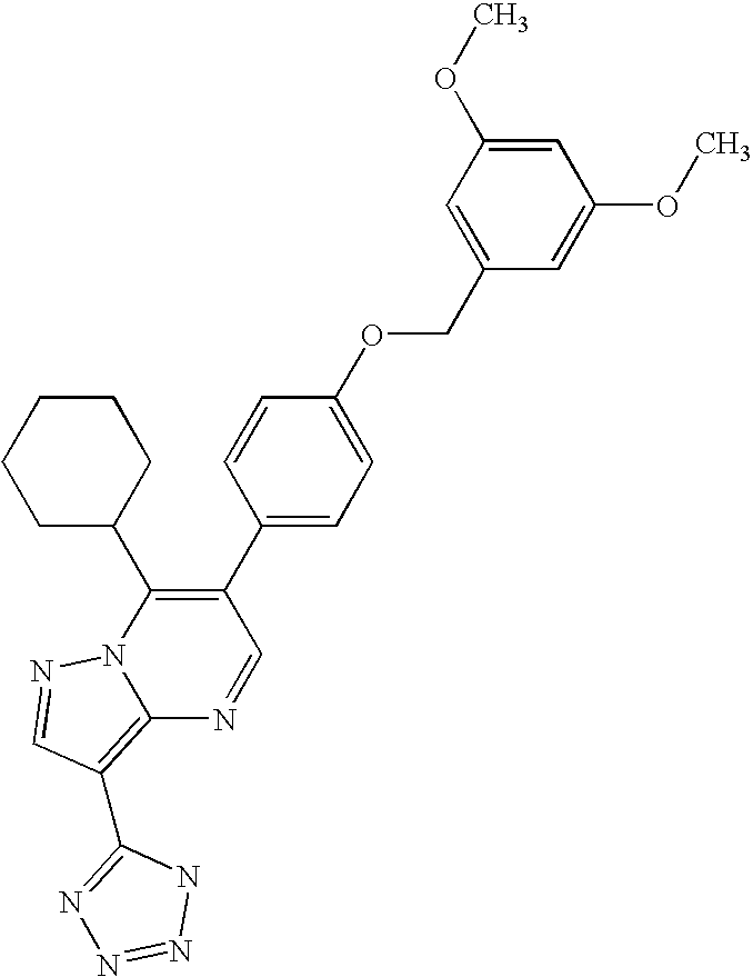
C12=C(C3=NN=NN3)C=NN1C(C1CCCCC1)=C(C1=CC=C(OCC3=CC(OC)=CC(OC)=C3)C=C1)C=N2
